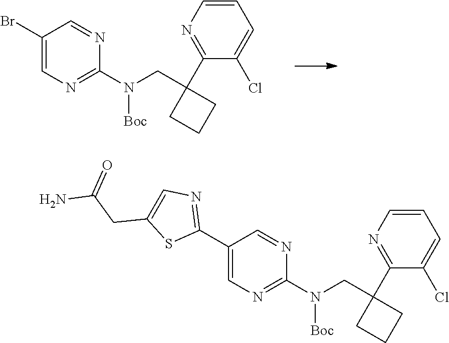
C1(Br)=CN=C(N(CC2(C3=NC=CC=C3Cl)CCC2)[Boc])N=C1.C1(C2=NC=C(CC(N)=O)S2)=CN=C(N(CC2(C3=NC=CC=C3Cl)CCC2)[Boc])N=C1
